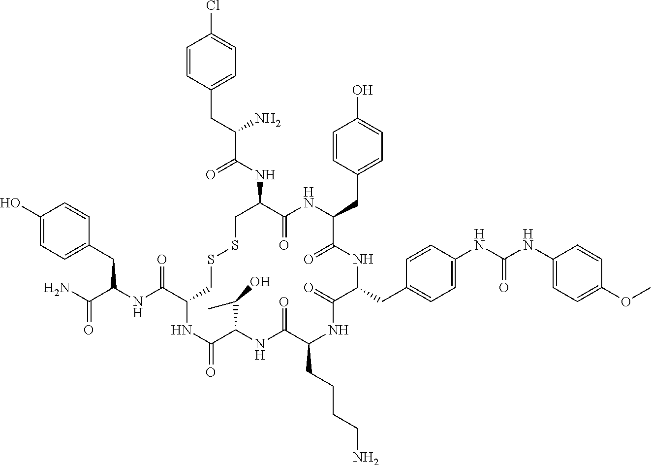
C1=CC(CC(NC(C2CSSCC(NC(C(CC3=CC=C(Cl)C=C3)N)=O)C(=O)NC(CC3=CC=C(O)C=C3)C(=O)NC(CC3=CC=C(NC(NC4=CC=C(OC)C=C4)=O)C=C3)C(=O)NC(CCCCN)C(=O)NC(C(C)O)C(=O)N2)=O)C(N)=O)=CC=C1O
